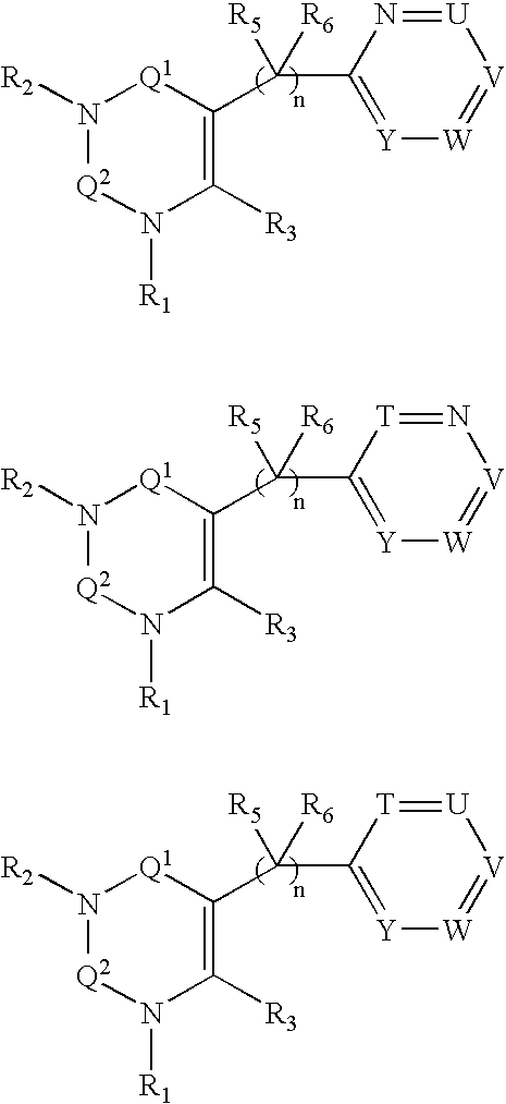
N1([R2])[Q2]N([R1])C([R3])=C(C([R5])([R6])C2=[Y][W]=[V][U]=N2)[Q1]1.N1([R2])[Q2]N([R1])C([R3])=C(C([R5])([R6])C2=[Y][W]=[V]N=[T]2)[Q1]1.N1([R2])[Q2]N([R1])C([R3])=C(C([R5])([R6])C2=[Y][W]=[V][U]=[T]2)[Q1]1
